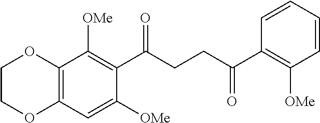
C12=C(C=C([OMe])C(C(CCC(C3=C([OMe])C=CC=C3)=O)=O)=C1[OMe])OCCO2
